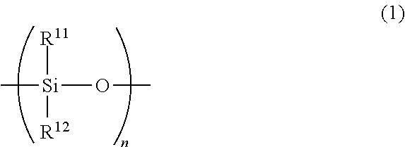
C[Si](OC)([R11])[R12]
